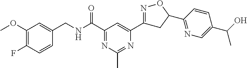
C1(OC)=C(F)C=CC(CNC(C2=NC(C)=NC(C3=NOC(C4=NC=C(C(O)C)C=C4)C3)=C2)=O)=C1
